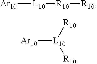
[Ar10][L10][R10][R10].[Ar10][L10]([R10])[R10]
